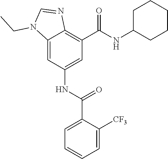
C12=CC(NC(C3=CC=CC=C3[CF3])=O)=CC(C(=O)NC3CCCCC3)=C1N=CN2CC
